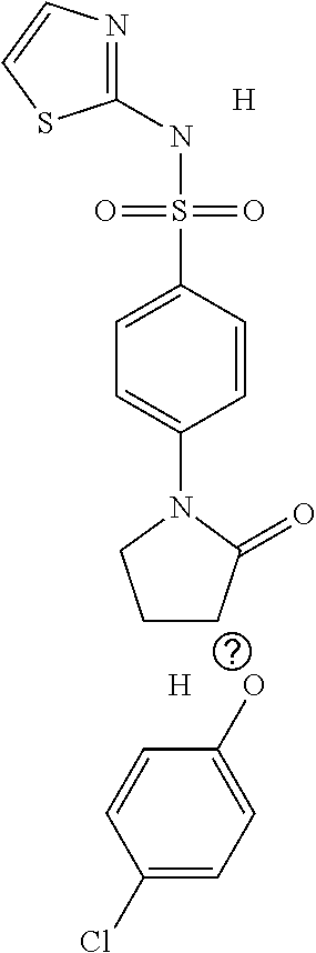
C1(NS(C2=CC=C(N3CCCC3=O)C=C2)(=O)=O)=NC=CS1.[H].[H].OC1=CC=C(Cl)C=C1
